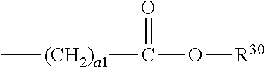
C[(CH2)a1]C(=O)O[R30]
